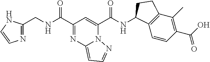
C(NC(C1=NC2=CC=NN2C(C(NC2C3=C(C(C)=C(C(O)=O)C=C3)CC2)=O)=C1)=O)C1=NC=CN1
